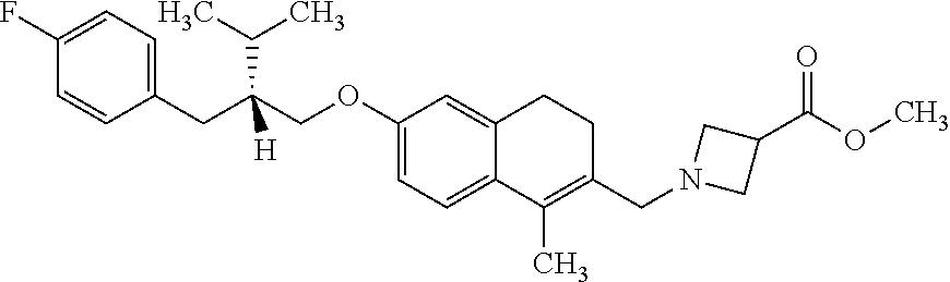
C1=C(F)C=CC(CC(COC2=CC=C3C(=C2)CCC(CN2CC(C(OC)=O)C2)=C3C)([H])C(C)C)=C1
